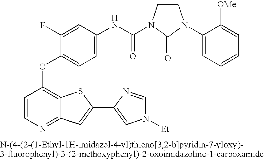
C1=CN=C2C(=C1OC1=CC=C(NC(=O)N3CCN(C4=CC=CC=C4[OMe])C3=O)C=C1F)SC(C1=CN([Et])C=N1)=C2
